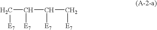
C(C([E7])C([E7])C[E7])[E7]
